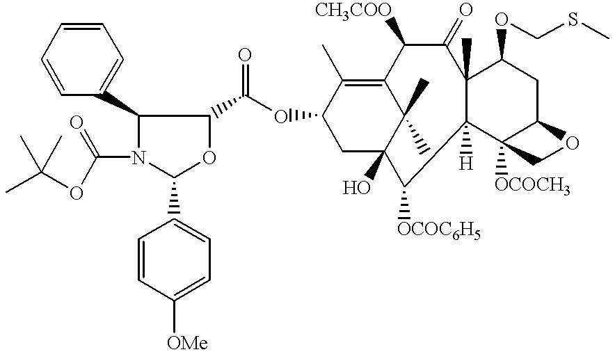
C1(C(=O)OC2CC3(O)C(C)(C)C(=C2C)C([CH3COO])C(=O)C2(C)C([H])(C3[OCOC6H5])C3([OCOCH3])C(CC2OCSC)OC3)C(C2=CC=CC=C2)N(C(=O)OC(C)(C)C)C(C2=CC=C([OMe])C=C2)O1
